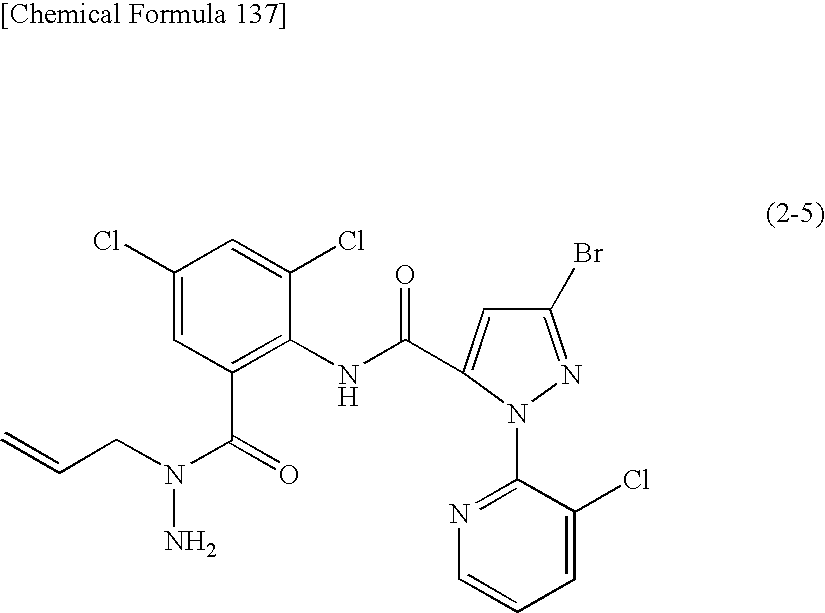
C1(Br)=NN(C2=NC=CC=C2Cl)C(C(NC2=C(C(N(CC=C)N)=O)C=C(Cl)C=C2Cl)=O)=C1
